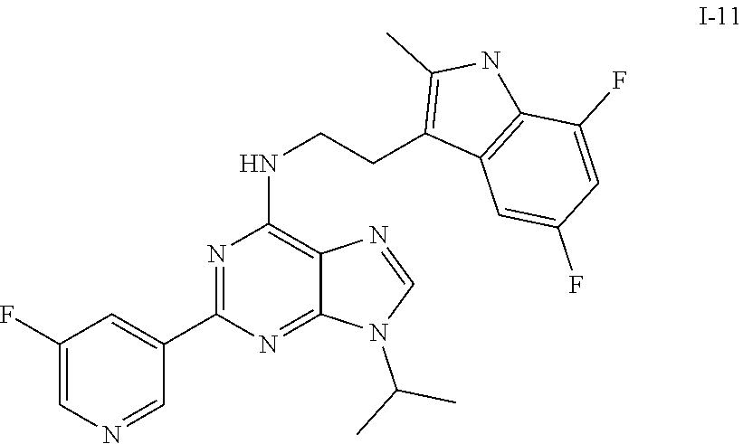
C1=C(C2=NC(NCCC3=C(C)NC4=C3C=C(F)C=C4F)=C3N=CN(C(C)C)C3=N2)C=NC=C1F
